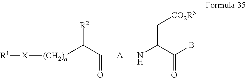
[(CH2)n](C([R2])C(=O)[A]NC(C[CO2R3])C(=O)B)[X][R1]
